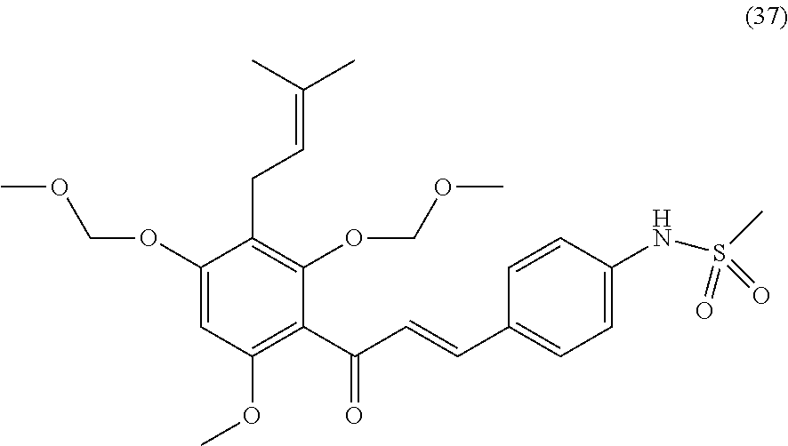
C1(OCOC)=CC(OC)=C(C(=O)C=CC2=CC=C(NS(=O)(C)=O)C=C2)C(OCOC)=C1CC=C(C)C
